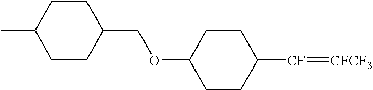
C1(OCC2CCC(C)CC2)CCC([CF]=[CFCF3])CC1
